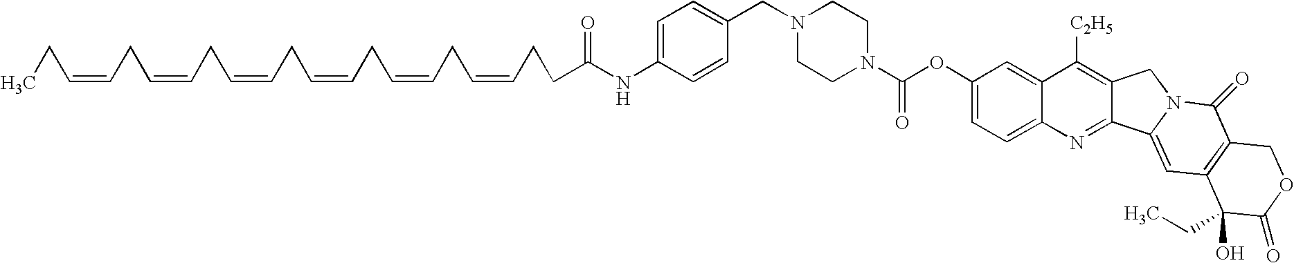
C1=C(NC(CCC=CCC=CCC=CCC=CCC=CCC=CCC)=O)C=CC(CN2CCN(C(OC3=CC=C4C(=C3)C([C2H5])=C3C(=N4)C4=CC5=C(C(=O)N4C3)COC(=O)C5(O)CC)=O)CC2)=C1
